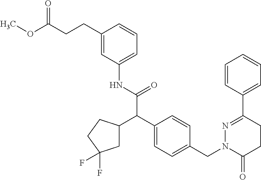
C1(C2=CC=CC=C2)=NN(CC2=CC=C(C(C(NC3=CC=CC(CCC(OC)=O)=C3)=O)C3CC(F)(F)CC3)C=C2)C(=O)CC1
